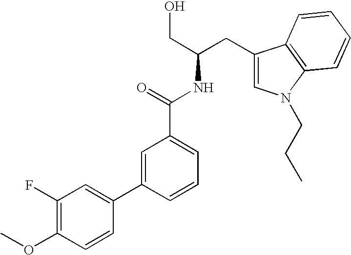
C(O)C(NC(=O)C1=CC=CC(C2=CC(F)=C(OC)C=C2)=C1)CC1=CN(CCC)C2=C1C=CC=C2
